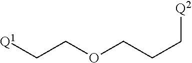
[Q1]CCOCCC[Q2]
